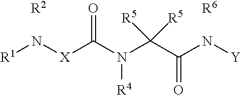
[R1]N[X]C(N(C(C(N[Y])=O)([R5])[R5])[R4])=O.[R2].[R6]
